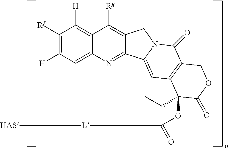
[Rf]C1=C([H])C=C2C(=C1[H])C([Rg])=C1C(=N2)C2=CC3=C(C(=O)N2C1)COC(=O)C3(CC)OC([L][HAS])=O
